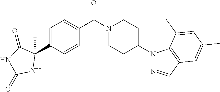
C1=C(C2(C)C(=O)NC(=O)N2)C=CC(C(N2CCC(N3N=CC4=C3C(C)=CC(C)=C4)CC2)=O)=C1
